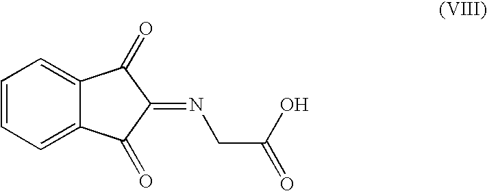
C1=CC=C2C(=C1)C(=O)C(=NCC(=O)O)C2=O
